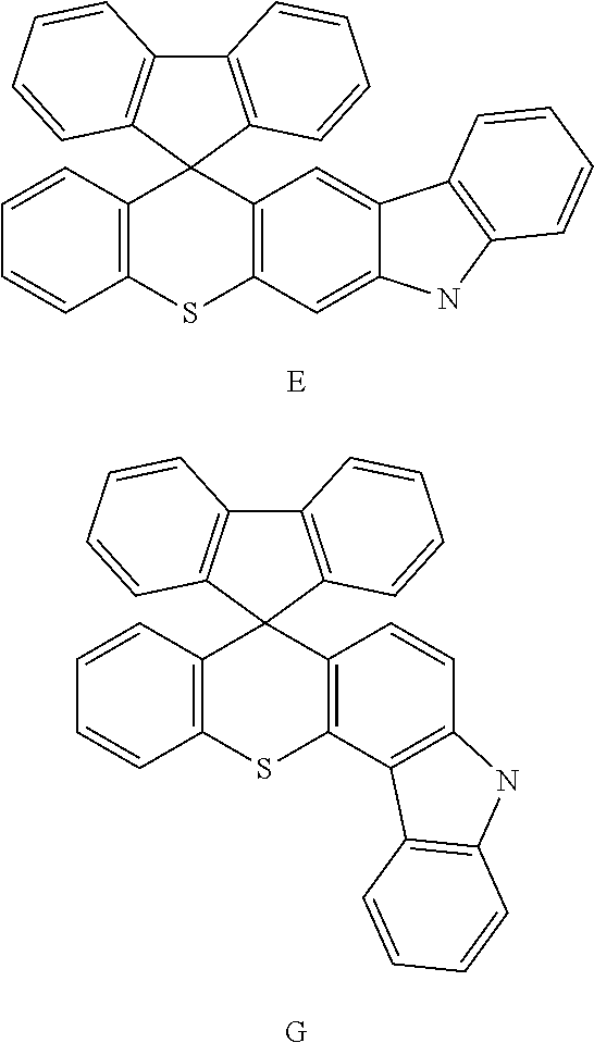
C12=C(C3(C4=C1C=CC=C4)C1=C(SC4=C3C=C3C(=C4)NC4=C3C=CC=C4)C=CC=C1)C=CC=C2.[E].C12=C(C3(C4=C1C=CC=C4)C1=C(SC4=C3C=CC3=C4C4=C(N3)C=CC=C4)C=CC=C1)C=CC=C2.[G]
